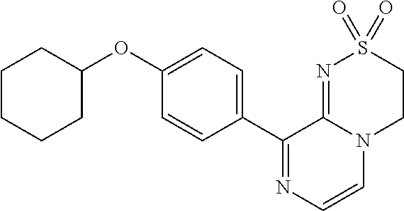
C1(C2=NC=CN3C2=NS(=O)(=O)CC3)=CC=C(OC2CCCCC2)C=C1
